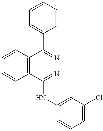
C1=CC=CC=C1C1=NN=C(NC2=CC(Cl)=CC=C2)C2=C1C=CC=C2
